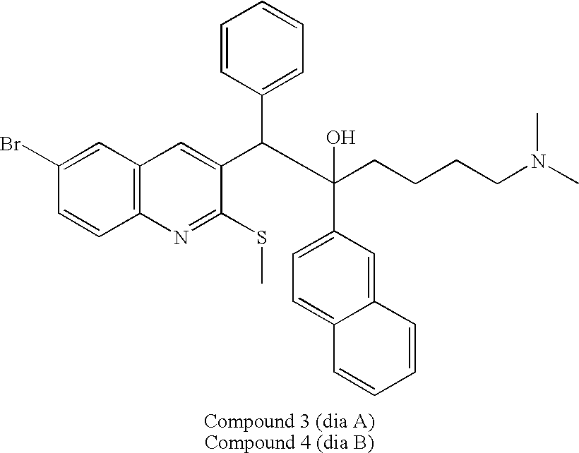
C1(Br)=CC2=C(C=C1)N=C(SC)C(C(C(CCCCN(C)C)(C1=CC=C3C(=C1)C=CC=C3)O)C1=CC=CC=C1)=C2
